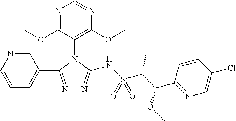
N1=C(OC)C(N2C(C3=CC=CN=C3)=NN=C2NS(C(C(C2=NC=C(Cl)C=C2)OC)C)(=O)=O)=C(OC)N=C1
